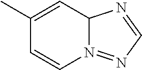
C1(C)=CC2N(=NC=N2)C=C1
